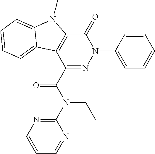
C1(=O)C2=C(C(C(N(C3=NC=CC=N3)CC)=O)=NN1C1=CC=CC=C1)C1=CC=CC=C1N2C
